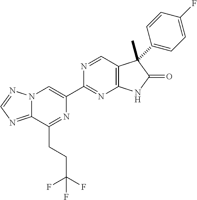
C12=NC=NN1C=C(C1=NC3=C(C=N1)C(C)(C1=CC=C(F)C=C1)C(=O)N3)N=C2CCC(F)(F)F
